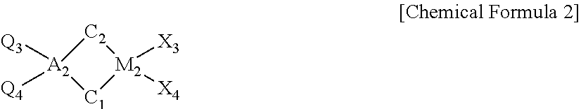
[A2]1([Q3])([Q4])[C1][M2]([X3])([X4])[C2]1
